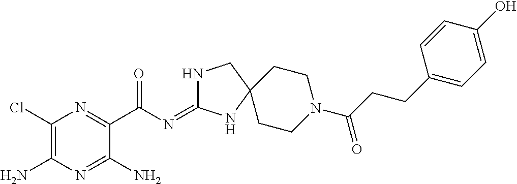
C1(Cl)=C(N)N=C(N)C(C(N=C2NCC3(N2)CCN(C(CCC2=CC=C(O)C=C2)=O)CC3)=O)=N1
